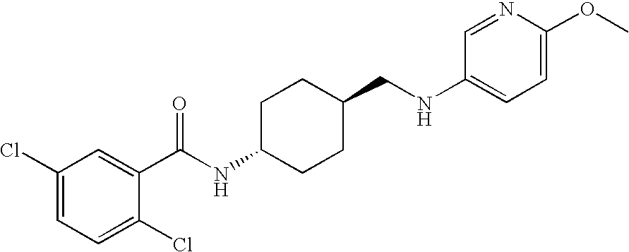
C1(Cl)=CC=C(Cl)C(C(NC2CCC(CNC3=CC=C(OC)N=C3)CC2)=O)=C1
